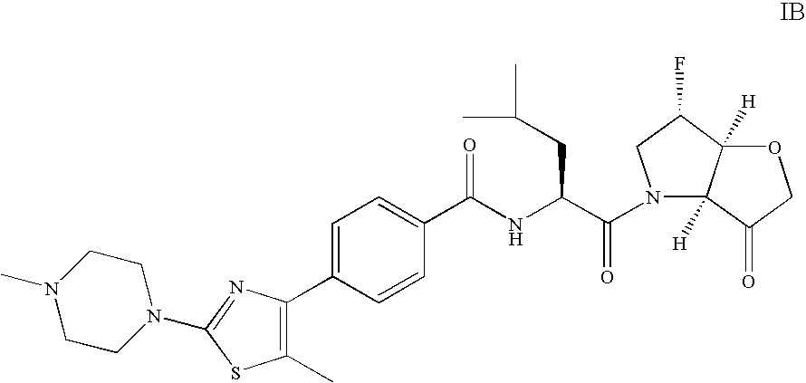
C1=C(C2=C(C)SC(N3CCN(C)CC3)=N2)C=CC(C(NC(C(N2C3([H])C([H])(C(F)C2)OCC3=O)=O)CC(C)C)=O)=C1
